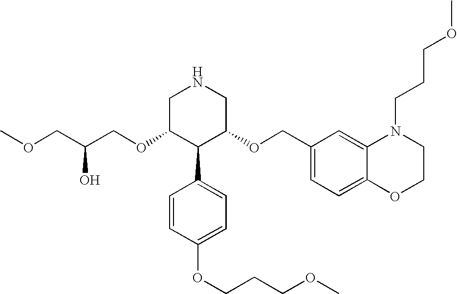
C(OC1C(C2=CC=C(OCCCOC)C=C2)C(OCC2=CC=C3C(=C2)N(CCCOC)CCO3)CNC1)C(COC)O
